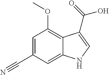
C1=C(C#N)C=C2C(=C1OC)C(C(O)=O)=CN2
